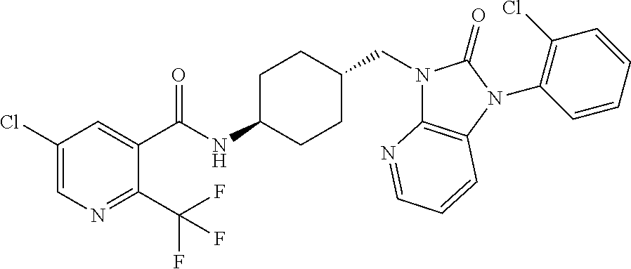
C1(Cl)=CN=C(C(F)(F)F)C(C(NC2CCC(CN3C4=C(N(C5=C(Cl)C=CC=C5)C3=O)C=CC=N4)CC2)=O)=C1
